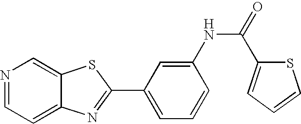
N1=CC=C2C(=C1)SC(C1=CC=CC(NC(=O)C3=CC=CS3)=C1)=N2
